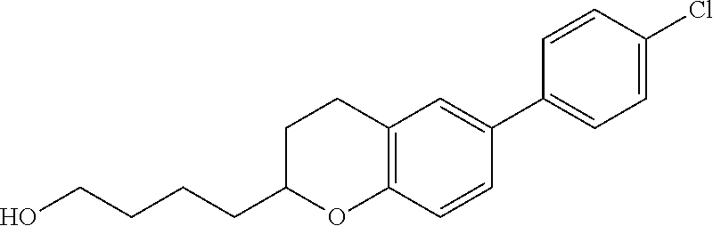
OCCCCC1OC2=C(CC1)C=C(C1=CC=C(Cl)C=C1)C=C2
